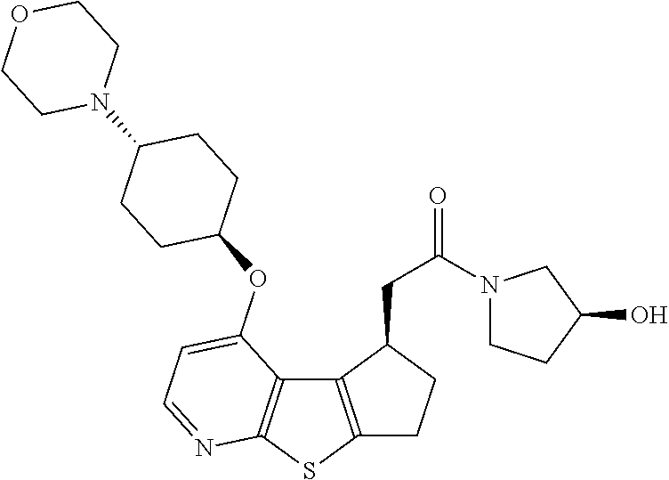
C12=C(SC3=C1C(OC1CCC(N4CCOCC4)CC1)=CC=N3)CCC2CC(=O)N1CCC(O)C1
